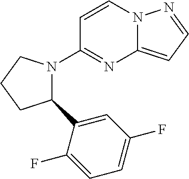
C1=CN2C(=CC=N2)N=C1N1C(C2=CC(F)=CC=C2F)CCC1
